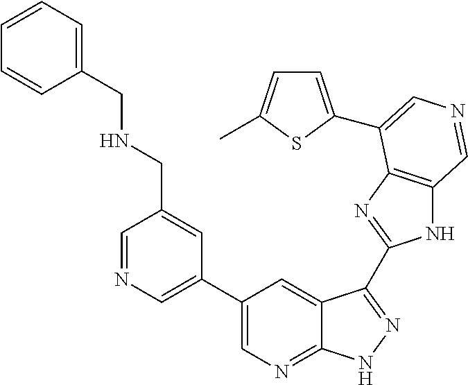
C1(C2=CN=CC(CNCC3=CC=CC=C3)=C2)=CN=C2C(=C1)C(C1=NC3=C(N1)C=NC=C3C1=CC=C(C)S1)=NN2
